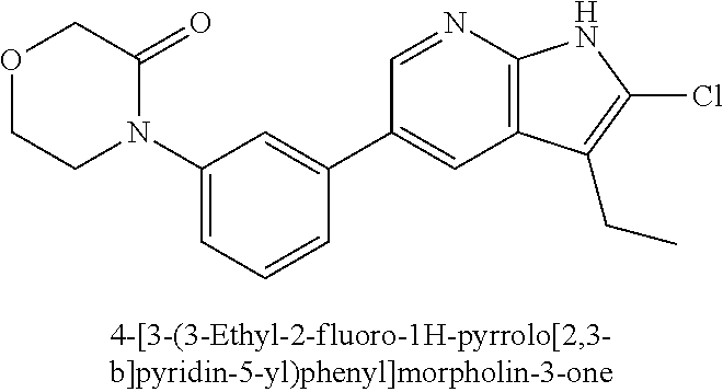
N1(C2=CC=CC(C3=CC4=C(N=C3)NC(Cl)=C4CC)=C2)C(=O)COCC1
